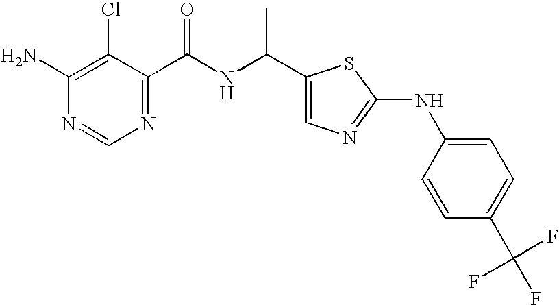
N1=C(C(=O)NC(C)C2=CN=C(NC3=CC=C(C(F)(F)F)C=C3)S2)C(Cl)=C(N)N=C1
